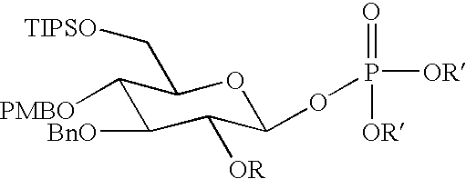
[PMBO]C1C(C[TIPSO])OC(OP([OR])(=O)[OR])C([OR])C1[BnO]
